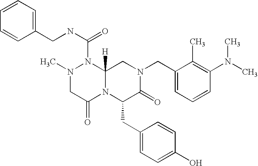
C1(C)=C(N(C)C)C=CC=C1CN1CC2([H])N(C(NCC3=CC=CC=C3)=O)N(C)CC(=O)N2C(CC2=CC=C(O)C=C2)C1=O
